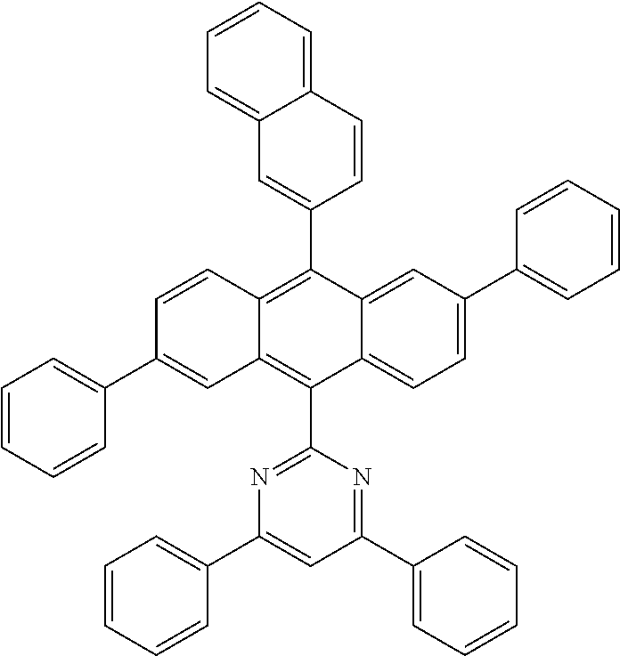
C1(C2=C3C(=C(C4=NC(C5=CC=CC=C5)=CC(C5=CC=CC=C5)=N4)C4=CC=C(C5=CC=CC=C5)C=C24)C=C(C2=CC=CC=C2)C=C3)=CC2=CC=CC=C2C=C1
